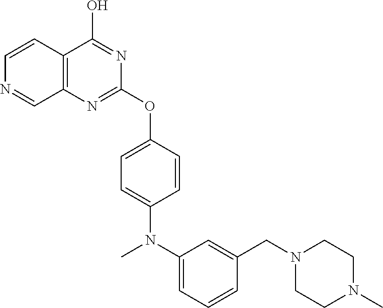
C1=CC2=C(C=N1)N=C(OC1=CC=C(N(C3=CC=CC(CN4CCN(C)CC4)=C3)C)C=C1)N=C2O
